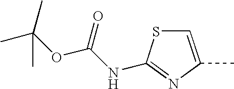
C1=C(C)N=C(NC(OC(C)(C)C)=O)S1
